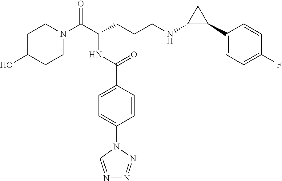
C1C(O)CCN(C(C(CCCNC2C(C3=CC=C(F)C=C3)C2)NC(C2=CC=C(N3C=NN=N3)C=C2)=O)=O)C1
